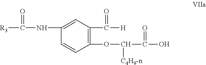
C1(NC([R3])=O)=CC(C([H])=O)=C(OC([C4H9-n])C(O)=O)C=C1
